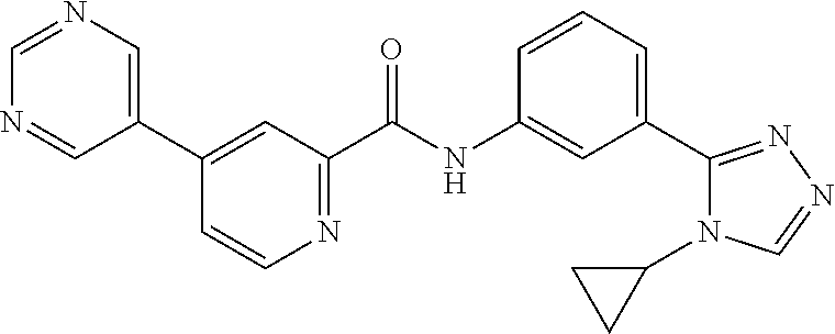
N1=CN=CC(C2=CC(C(NC3=CC(C4=NN=CN4C4CC4)=CC=C3)=O)=NC=C2)=C1
